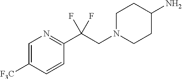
NC1CCN(CC(C2=NC=C([F3C])C=C2)(F)F)CC1
